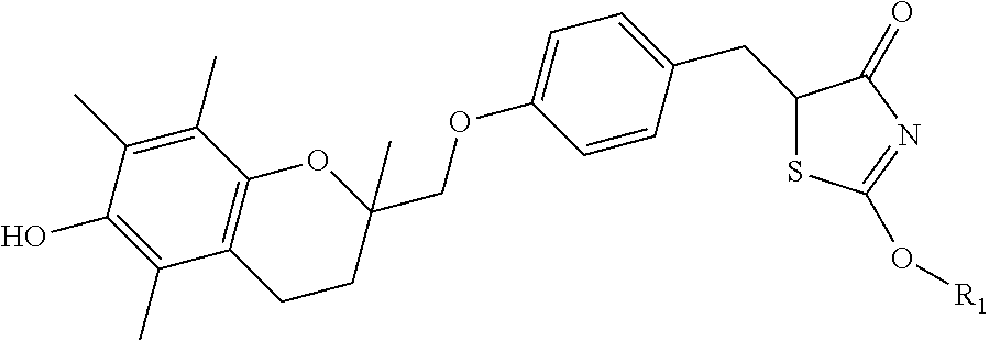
C12=C(C(C)=C(C)C(O)=C1C)OC(COC1=CC=C(CC3SC(O[R1])=NC3=O)C=C1)(C)CC2
